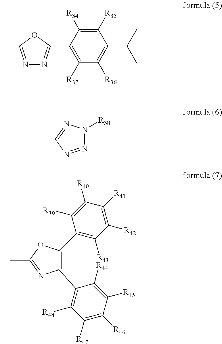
N1=C(C)OC(C2=C([R37])C([R36])=C(C(C)(C)C)C([R35])=C2[R34])=N1.N1=NC(C)=NN1[R38].C1(C2=C([R48])C([R47])=C([R46])C([R45])=C2[R44])=C(C2=C([R43])C([R42])=C([R41])C([R40])=C2[R39])OC(C)=N1
